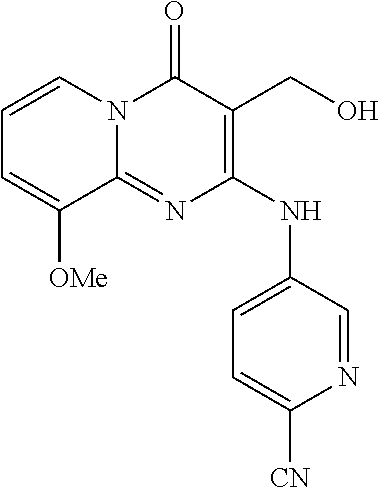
C1=CN2C(=NC(NC3=CC=C([CN])N=C3)=C(CO)C2=O)C([OMe])=C1
